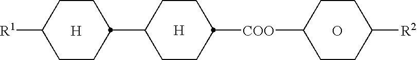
C1CC([R1])CCC1C1CCC([COO]C2CCC([R2])CC2)CC1.[H].[H].O
